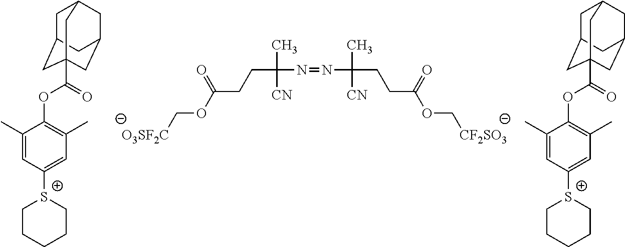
C(C(N=NC(CCC(OC[CF2SO3])=O)(C)[CN])(C)[CN])CC(OC[O3SF2C])=O.C1([S+]2CCCCC2)=CC(C)=C(OC(C23CC4CC(CC(C2)C4)C3)=O)C(C)=C1.C1=C([S+]2CCCCC2)C=C(C)C(OC(C23CC4CC(CC(C2)C4)C3)=O)=C1C
